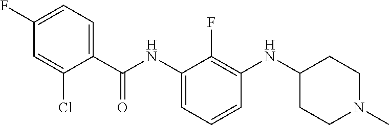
C1(C(NC2=CC=CC(NC3CCN(C)CC3)=C2F)=O)=CC=C(F)C=C1Cl
